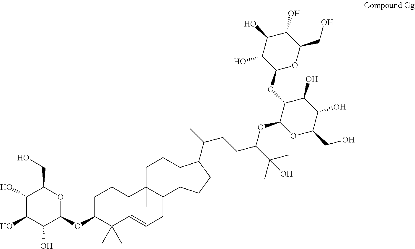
C1(O)C(O)C(O)C(OC2CCC3C(=CCC4C3(C)CCC3(C)C4(C)CCC3C(CCC(C(C)(C)O)OC3OC(CO)C(O)C(O)C3OC3OC(CO)C(O)C(O)C3O)C)C2(C)C)OC1CO
